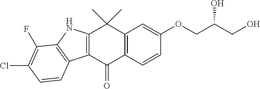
C12=C(C(=O)C3=C(C1(C)C)C=C(OCC(CO)O)C=C3)C1=C(N2)C(F)=C(Cl)C=C1
